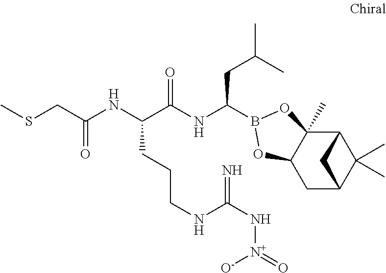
C12C3(C)C(CC(C1(C)C)C2)OB(C(NC(C(NC(=O)CSC)CCCNC(N[N+]([O-])=O)=N)=O)CC(C)C)O3
